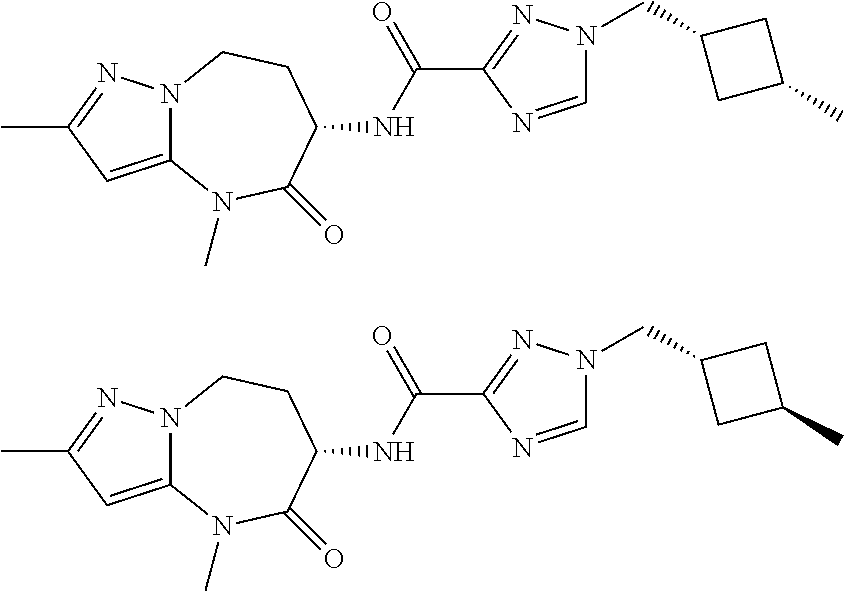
N12C(=CC(C)=N1)N(C)C(=O)C(NC(C1=NN(CC3CC(C)C3)C=N1)=O)CC2.N12C(=CC(C)=N1)N(C)C(=O)C(NC(C1=NN(CC3CC(C)C3)C=N1)=O)CC2
